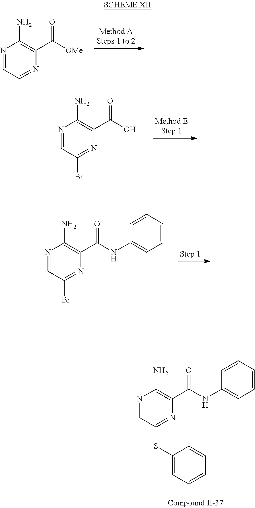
N1=CC=NC(C([OMe])=O)=C1N.N1=CC(Br)=NC(C(O)=O)=C1N.N1=CC(Br)=NC(C(NC2=CC=CC=C2)=O)=C1N.N1=CC(SC2=CC=CC=C2)=NC(C(NC2=CC=CC=C2)=O)=C1N
